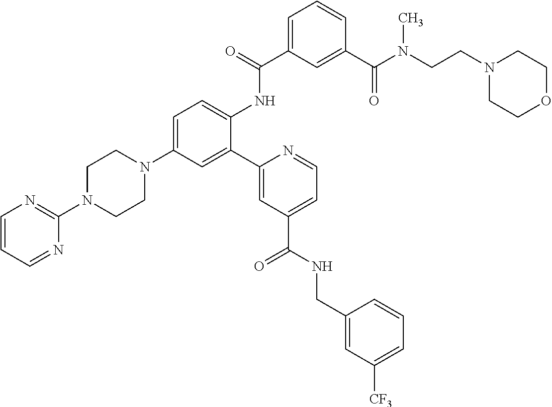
C1N(C2=NC=CC=N2)CCN(C2=CC=C(NC(C3=CC=CC(C(N(CCN4CCOCC4)C)=O)=C3)=O)C(C3=CC(C(NCC4=CC([CF3])=CC=C4)=O)=CC=N3)=C2)C1
